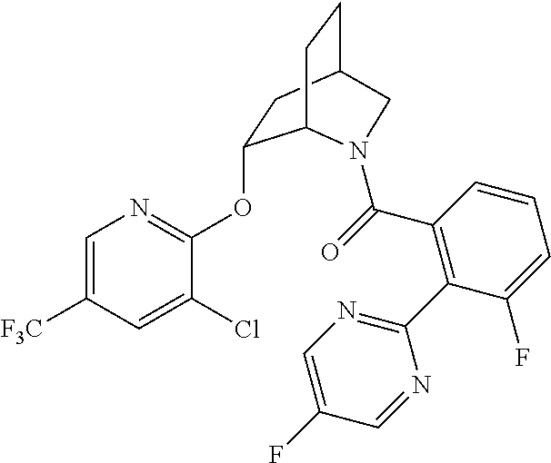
C1=C([F3C])C=C(Cl)C(OC2CC3CCC2N(C(=O)C2=C(C4=NC=C(F)C=N4)C(F)=CC=C2)C3)=N1
